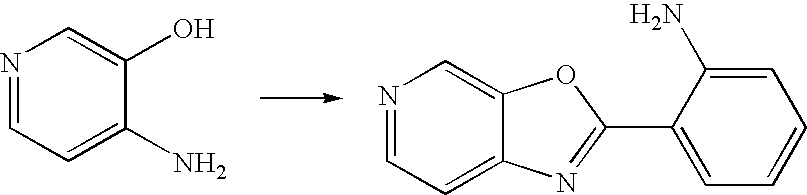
N1=CC=C(N)C(O)=C1.N1=CC=C2C(=C1)OC(C1=CC=CC=C1N)=N2
